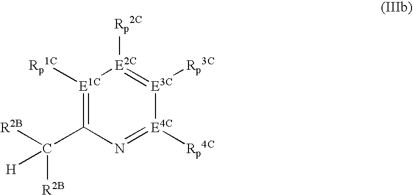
[E1C]1([Rp1C])=C(C([R2B])([R2B])[H])N=[E4C]([Rp4C])[E3C]([Rp3C])=[E2C]1[Rp2C]
